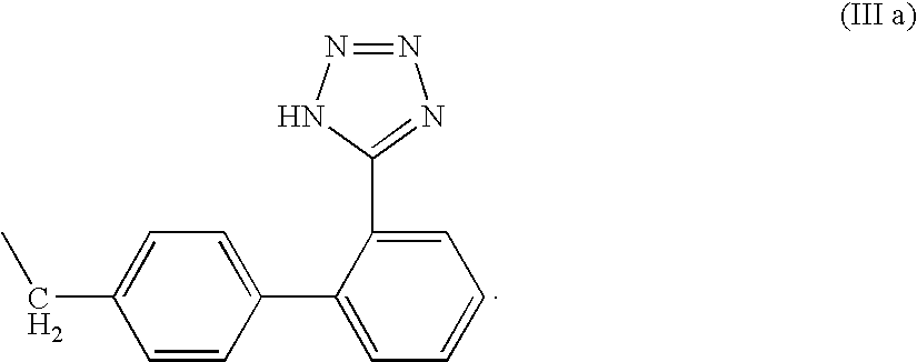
N1=NNC(C2=CC=CC=C2C2=CC=C(CC)C=C2)=N1
